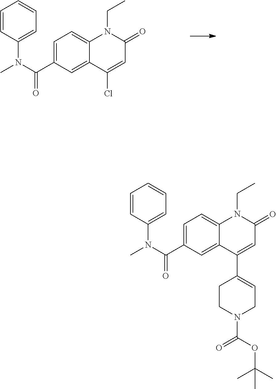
C1=C(C(N(C2=CC=CC=C2)C)=O)C=C2C(=C1)N(CC)C(=O)C=C2Cl.C1=C(C(N(C2=CC=CC=C2)C)=O)C=C2C(=C1)N(CC)C(=O)C=C2C1=CCN(C(=O)OC(C)(C)C)CC1
